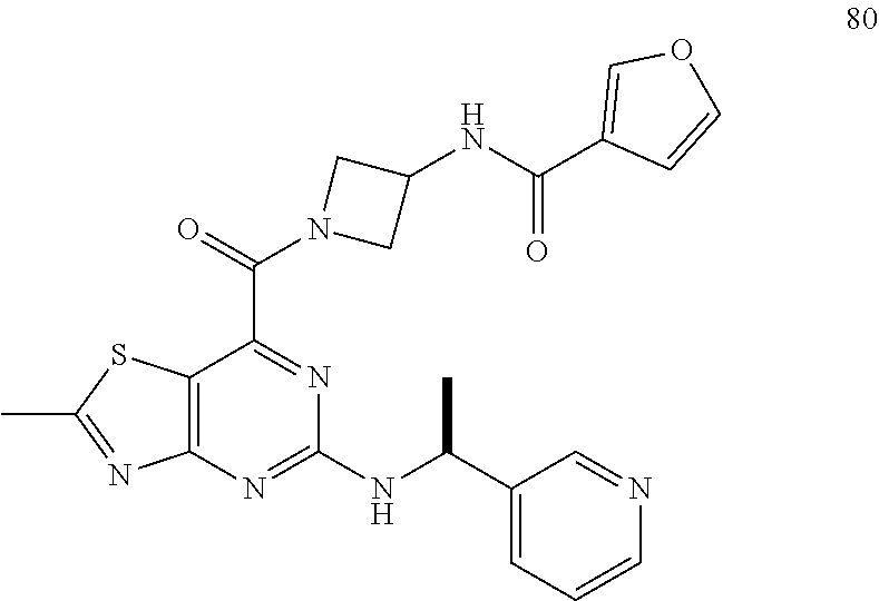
C12=C(N=C(NC(C3=CC=CN=C3)C)N=C1C(=O)N1CC(NC(=O)C3=COC=C3)C1)N=C(C)S2
